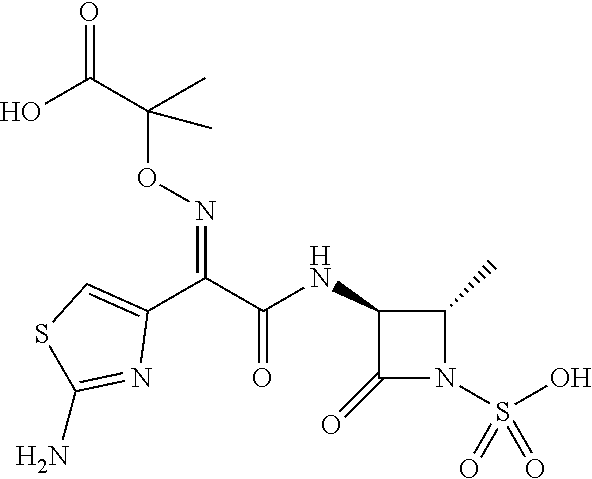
C1(=O)N(S(O)(=O)=O)C(C)C1NC(C(C1=CSC(N)=N1)=NOC(C(O)=O)(C)C)=O
